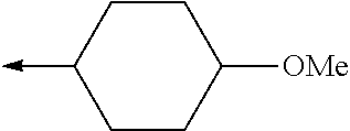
C1CC([OMe])CCC1->C
